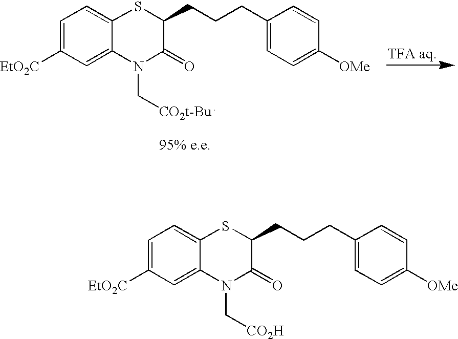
C1=C([EtO2C])C=C2C(=C1)SC(CCCC1=CC=C([OMe])C=C1)C(=O)N2C[CO2t-Bu]C.C1=C([EtO2C])C=C2C(=C1)SC(CCCC1=CC=C([OMe])C=C1)C(=O)N2C[CO2H]
